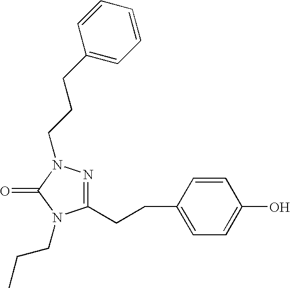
C1(CCC2=CC=C(O)C=C2)=NN(CCCC2=CC=CC=C2)C(=O)N1CCC
